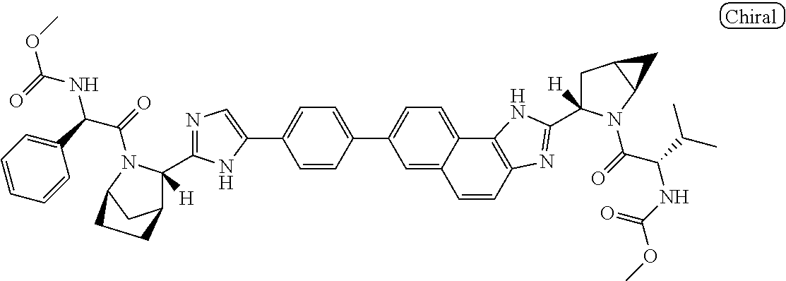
C1(C2=CC=C(C3=CC=C4C5=C(N=C(C6([H])CC7C(N6C(C(C(C)C)NC(=O)OC)=O)C7)N5)C=CC4=C3)C=C2)=CN=C(C2([H])C3CC(N2C(=O)C(C2=CC=CC=C2)NC(=O)OC)CC3)N1
